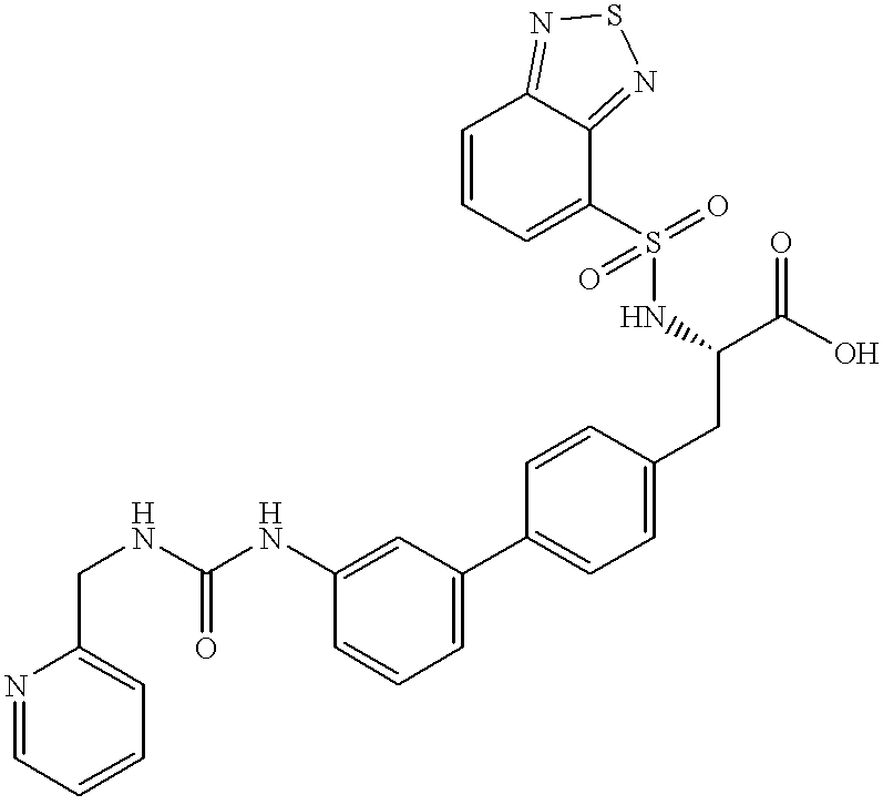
C(NC1=CC(C2=CC=C(CC(NS(C3=CC=CC4=NSN=C34)(=O)=O)C(O)=O)C=C2)=CC=C1)(NCC1=CC=CC=N1)=O
